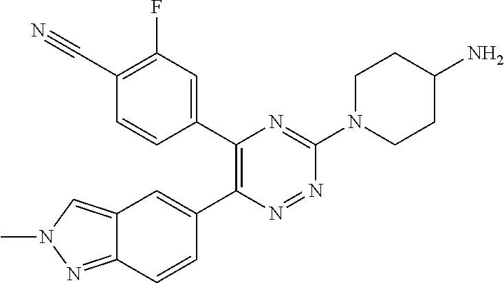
C12=NN(C)C=C1C=C(C1=C(C3=CC(F)=C(C#N)C=C3)N=C(N3CCC(N)CC3)N=N1)C=C2
